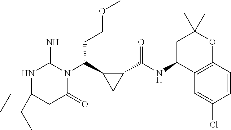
C(C1(CC)NC(=N)N(C(C2CC2C(NC2C3=C(OC(C)(C)C2)C=CC(Cl)=C3)=O)CCOC)C(=O)C1)C
